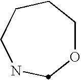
C1OCNCCC1
